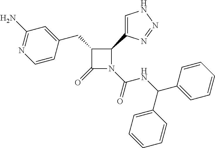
C1(CC2=CC(N)=NC=C2)C(=O)N(C(=O)NC(C2=CC=CC=C2)C2=CC=CC=C2)C1C1=CNN=N1
